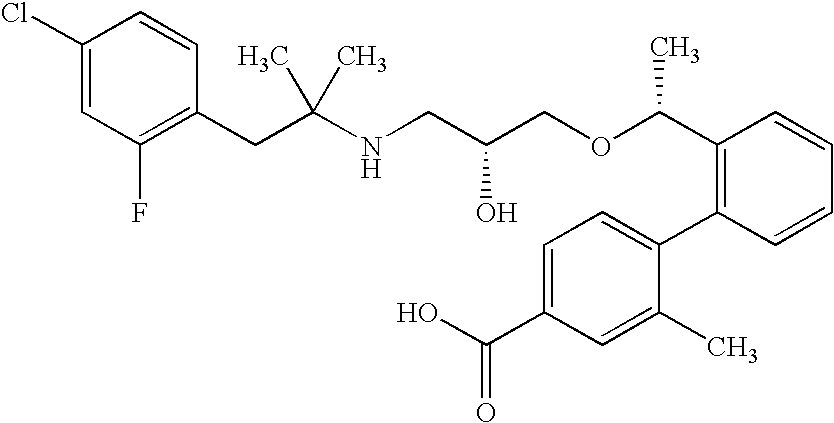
C1=C(Cl)C=CC(CC(NCC(COC(C2=C(C3=CC=C(C(O)=O)C=C3C)C=CC=C2)C)O)(C)C)=C1F
